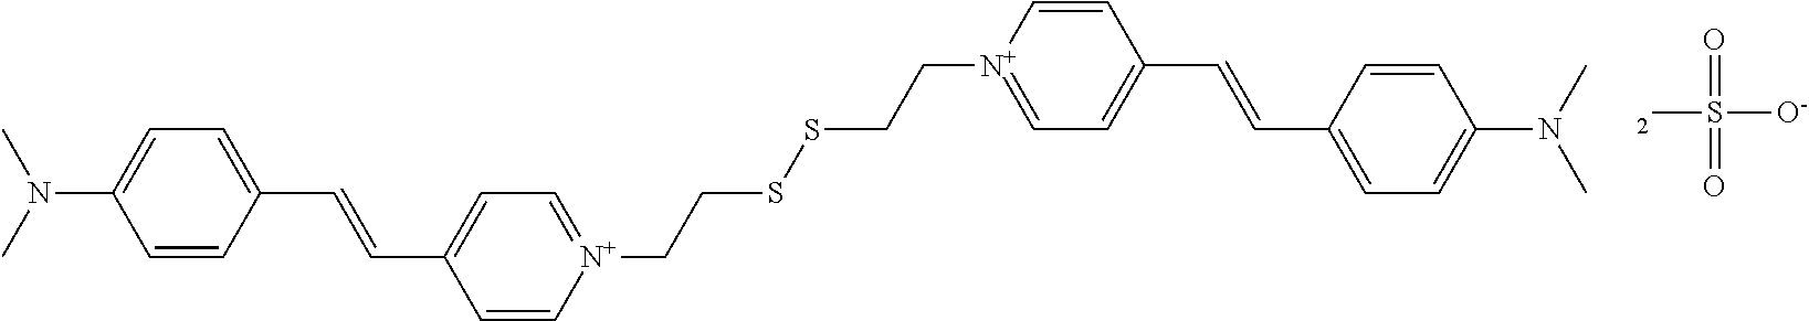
N(C)(C)C1=CC=C(C=CC2=CC=[N+](CCSSCC[N+]3=CC=C(C=CC4=CC=C(N(C)C)C=C4)C=C3)C=C2)C=C1.[2]S(=O)(=O)[O-]
